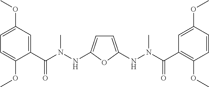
C1=C(OC)C(C(N(NC2=CC=C(NN(C(C3=C(OC)C=CC(OC)=C3)=O)C)O2)C)=O)=CC(OC)=C1
